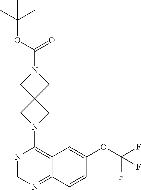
N1=CN=C2C(=C1N1CC3(C1)CN(C(OC(C)(C)C)=O)C3)C=C(OC(F)(F)F)C=C2
